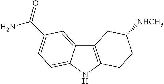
C12=C(NC3=CC=C(C(N)=O)C=C13)CCC([NHCH3])C2
